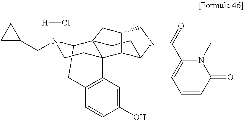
C12CC3=C(C=C(O)C=C3)C3(CCN1CC1CC1)C21CCC2C3C(C1)CN2C(=O)C1=CC=CC(=O)N1C.[H]Cl
